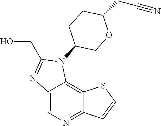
C12=CN=C3C(=C1N(C1COC(CC#N)CC1)C(CO)=N2)SC=C3
